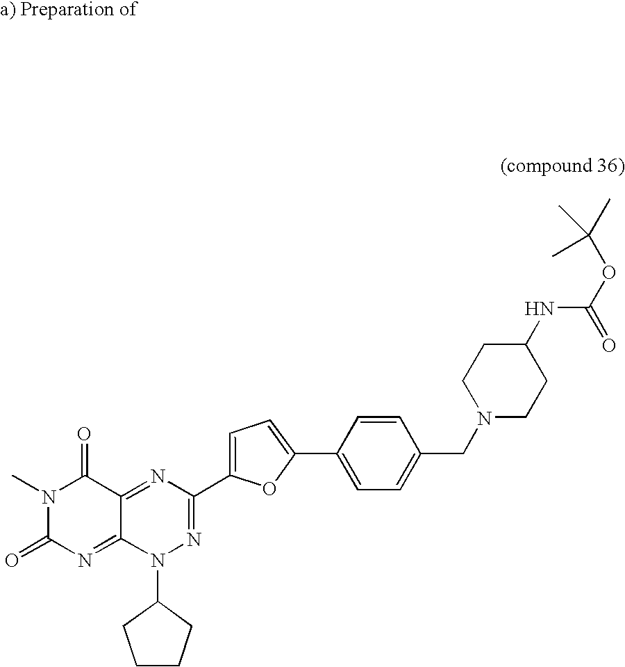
N1=C2C(=NC(=O)N(C)C2=O)N(C2CCCC2)N=C1C1=CC=C(C2=CC=C(CN3CCC(NC(OC(C)(C)C)=O)CC3)C=C2)O1
